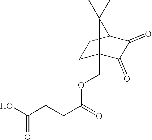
C(CCC(O)=O)(=O)OCC12CCC(C(=O)C1=O)C2(C)C
